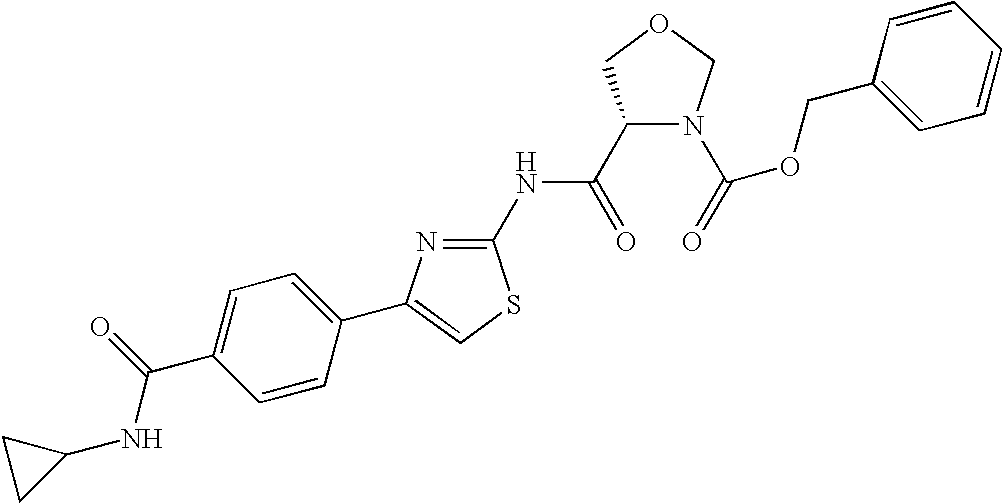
C1(C(=O)NC2=NC(C3=CC=C(C(=O)NC4CC4)C=C3)=CS2)N(C(=O)OCC2=CC=CC=C2)COC1
